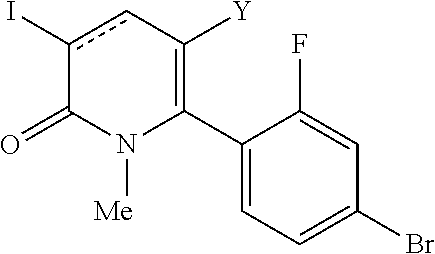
C1(C2=C([Y])cc(I)C(=O)N2[Me])=CC=C(Br)C=C1F
